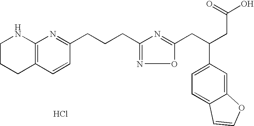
C1CCC2=C(N1)N=C(CCCC1=NOC(CC(CC(O)=O)C3=CC=C4C(=C3)OC=C4)=N1)C=C2.Cl
